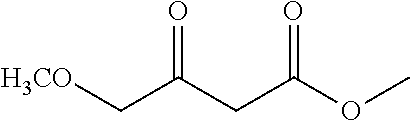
C(C(CC(OC)=O)=O)[H3CO]
